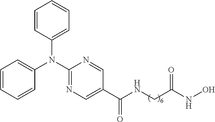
C1=CC=C(N(C2=NC=C(C(NCC(NO)=O)=O)C=N2)C2=CC=CC=C2)C=C1
